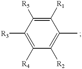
C1([R4])=C([R3])C([R5])=C([R1])C(C)=C1[R2]
